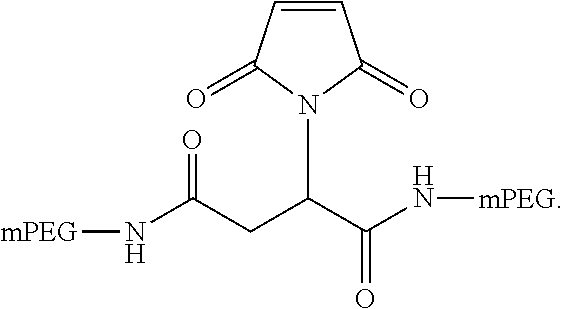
N(C(CC(C(N[mPEG])=O)N1C(=O)C=CC1=O)=O)[mPEG]
